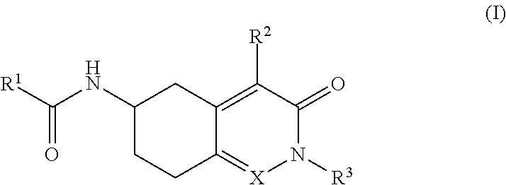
[X]1=C2C(=C([R2])C(=O)N1[R3])CC(NC(=O)[R1])CC2
